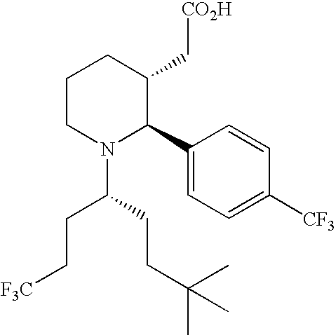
C1CN(C(CCC(C)(C)C)CC[F3C])C(C2=CC=C([CF3])C=C2)C(C[CO2H])C1
